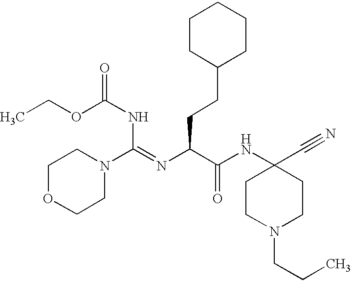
C1OCCN(C(=NC(C(NC2(C#N)CCN(CCC)CC2)=O)CCC2CCCCC2)NC(=O)OCC)C1
